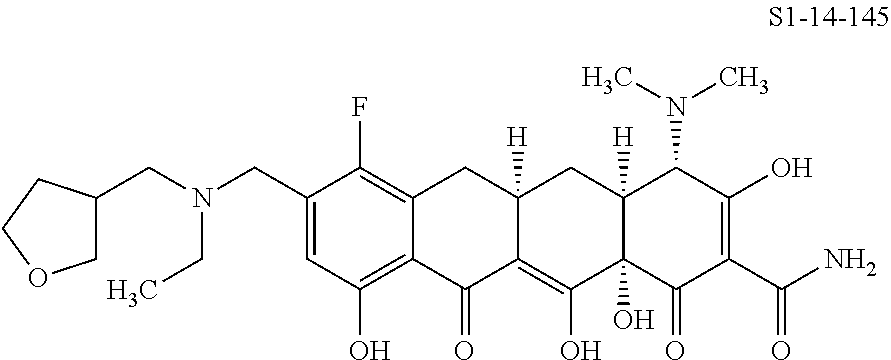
C1(CN(CC2COCC2)CC)=CC(O)=C2C(=C1F)CC1([H])C(=C(O)C3(O)C([H])(C1)C(N(C)C)C(O)=C(C(N)=O)C3=O)C2=O
